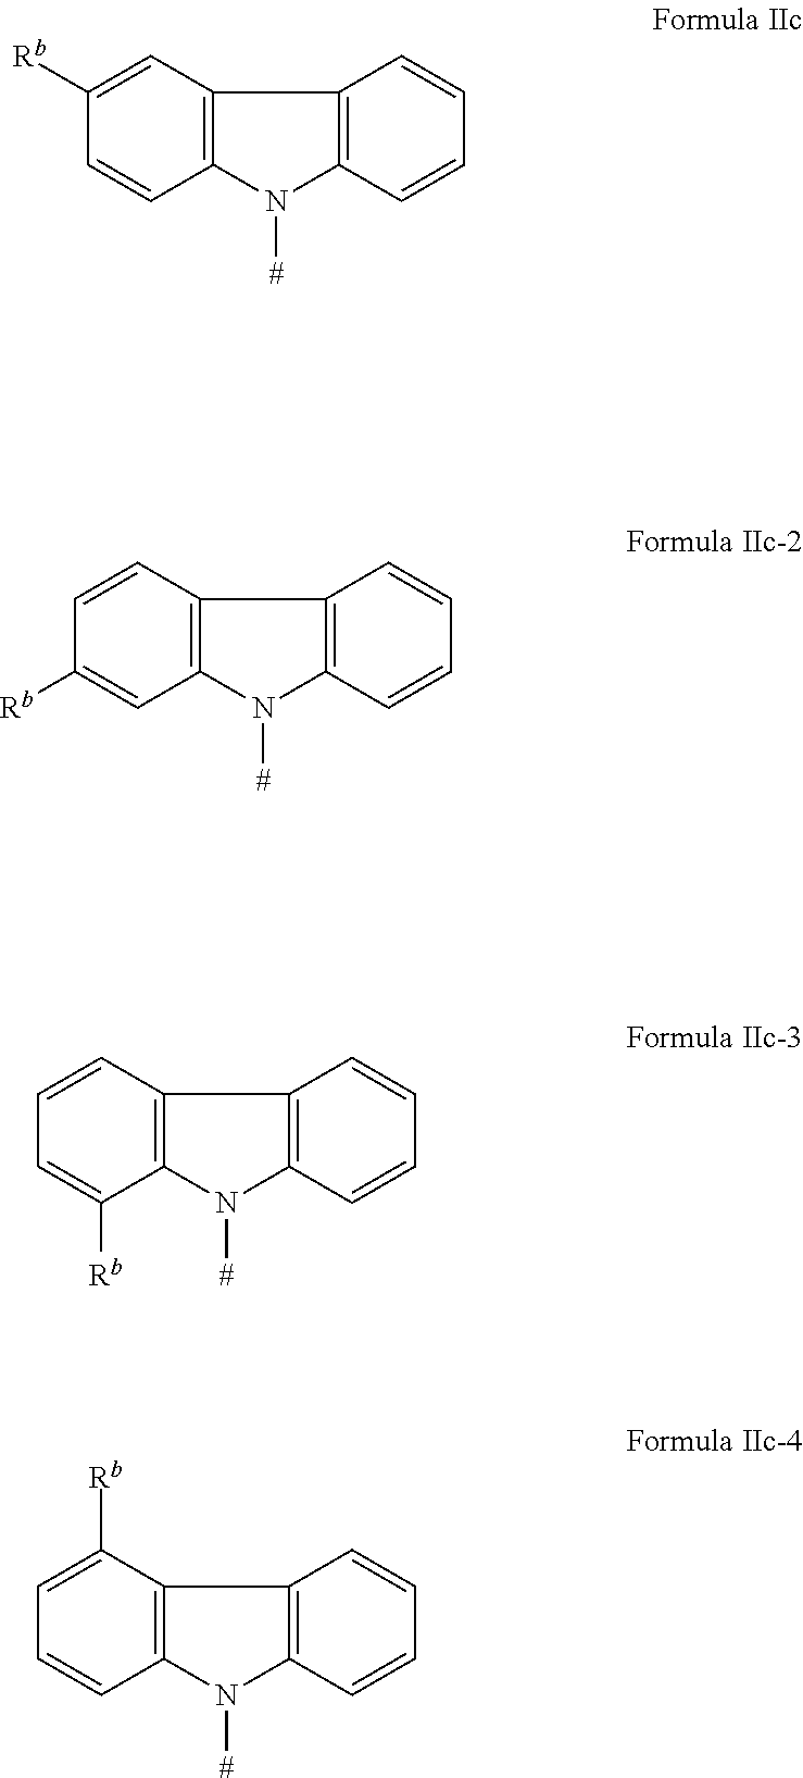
C12=C(C=C([Rb])C=C1)C1=C(N2[#])C=CC=C1.C12=C(C=CC([Rb])=C1)C1=C(N2[#])C=CC=C1.C12=C(C=CC=C1[Rb])C1=C(N2[#])C=CC=C1.C12=C(C([Rb])=CC=C1)C1=C(N2[#])C=CC=C1
